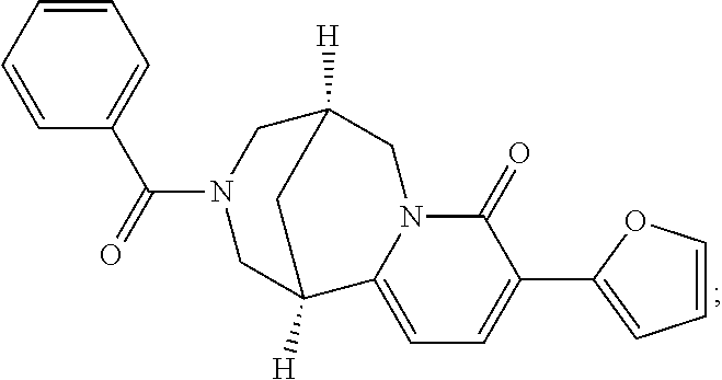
C1(C(=O)N2CC3([H])CN4C(=O)C(C5=CC=CO5)=CC=C4C([H])(C2)C3)=CC=CC=C1
